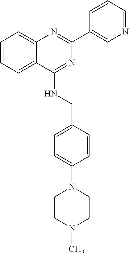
C1(C2=CN=CC=C2)=NC2=CC=CC=C2C(NCC2=CC=C(N3CCN(C)CC3)C=C2)=N1
